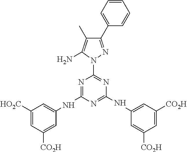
C1(C2=CC=CC=C2)=NN(C2=NC(NC3=CC([CO2H])=CC([CO2H])=C3)=NC(NC3=CC([HO2C])=CC([CO2H])=C3)=N2)C(N)=C1C
